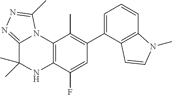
C1(C2=CC=CC3=C2C=CN3C)=C(C)C2=C(C(F)=C1)NC(C)(C)C1=NN=C(C)N21
